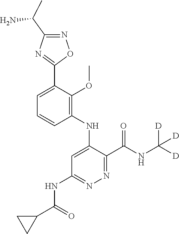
C1=C(C2=NC(C(C)N)=NO2)C(OC)=C(NC2=CC(NC(C3CC3)=O)=NN=C2C(NC([D])([D])[D])=O)C=C1
